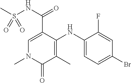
C(C1=CN(C)C(=O)C(C)=C1NC1=CC=C(Br)C=C1F)(NS(C)(=O)=O)=O
